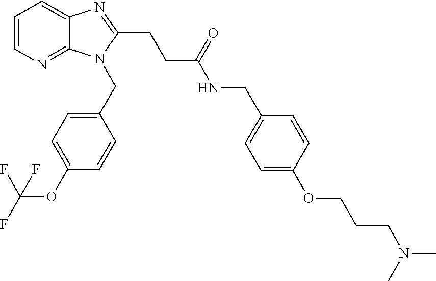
C1=CN=C2C(=C1)N=C(CCC(NCC1=CC=C(OCCCN(C)C)C=C1)=O)N2CC1=CC=C(OC(F)(F)F)C=C1
